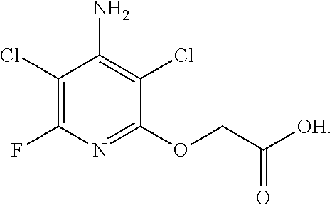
C1(Cl)=C(F)N=C(OCC([OH])=O)C(Cl)=C1N
